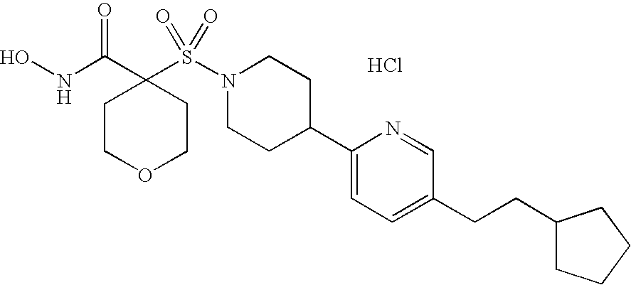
Cl.ONC(C1(S(N2CCC(C3=CC=C(CCC4CCCC4)C=N3)CC2)(=O)=O)CCOCC1)=O
